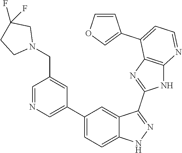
C1=NC=C(C2=CC=C3C(=C2)C(C2=NC4=C(N2)N=CC=C4C2=COC=C2)=NN3)C=C1CN1CC(F)(F)CC1
